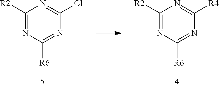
C1([R2])=NC([R6])=NC(Cl)=N1.C1([R2])=NC([R6])=NC([R4])=N1
